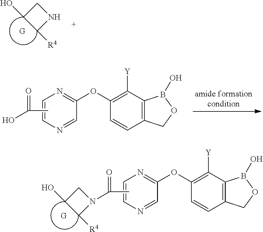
C1=CN=C(OC2=C([Y])C3=C(C=C2)COB3O)C=N1.CC(O)=O.C1=CN=C(OC2=C([Y])C3=C(C=C2)COB3O)C=N1.CC(=O)N1CC(O)C1[R4].C1C(O)C([R4])N1
